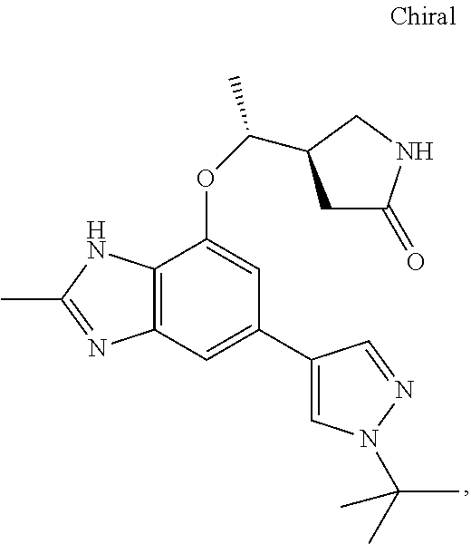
C12=C(C=C(C3=CN(C(C)(C)C)N=C3)C=C1OC(C)C1CC(=O)NC1)N=C(C)N2
